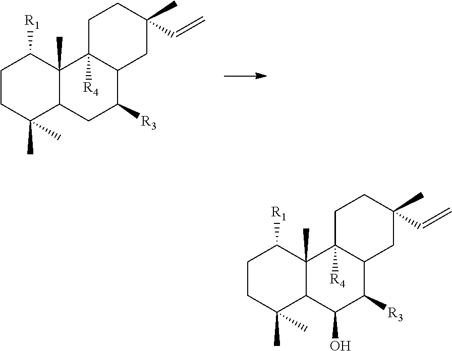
C1CC(C)(C)C2C(C)(C1[R1])C1([R4])C(C([R3])C2)CC(C=C)(C)CC1.C1CC(C)(C)C2C(C)(C1[R1])C1([R4])C(C([R3])C2O)CC(C=C)(C)CC1
